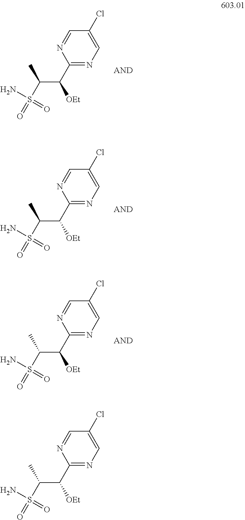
C1(C([OEt])C(S(=O)(N)=O)C)=NC=C(Cl)C=N1.C1(C([OEt])C(S(=O)(N)=O)C)=NC=C(Cl)C=N1.C1(C([OEt])C(S(=O)(N)=O)C)=NC=C(Cl)C=N1.C1(C([OEt])C(S(=O)(N)=O)C)=NC=C(Cl)C=N1
